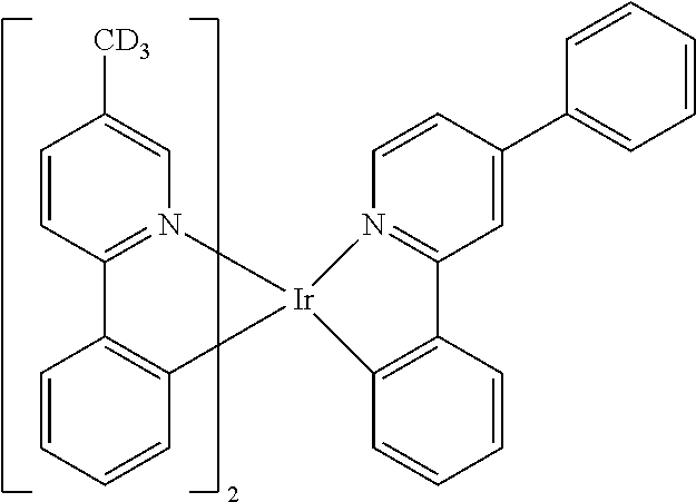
C1=CC2=N(C=C1[CD3])[Ir]1(C3=C2C=CC=C3)N2=C(C=C(C3=CC=CC=C3)C=C2)C2=C1C=CC=C2
